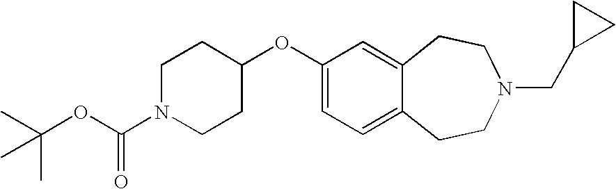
C1=C(OC2CCN(C(OC(C)(C)C)=O)CC2)C=C2C(=C1)CCN(CC1CC1)CC2
